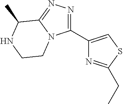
C1(C2=CSC(CC)=N2)=NN=C2N1CCNC2C
